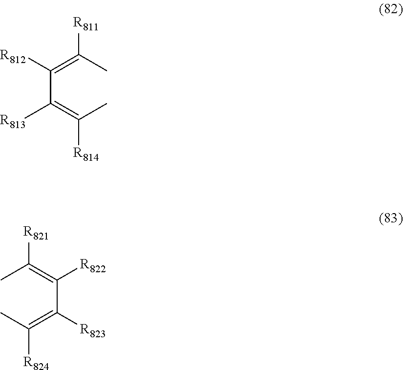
CC(=C(C(=C(C)[R811])[R812])[R813])[R814].CC(=C(C(=C(C)[R821])[R822])[R823])[R824]
